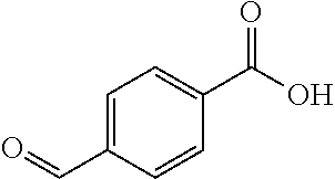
C1=C(C=O)C=CC(C(O)=O)=C1
